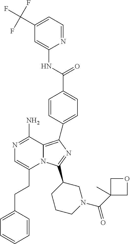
C1=C(CCC2=CN=C(N)C3=C(C4=CC=C(C(NC5=CC(C(F)(F)F)=CC=N5)=O)C=C4)N=C(C4CCCN(C(C5(C)COC5)=O)C4)N23)C=CC=C1
